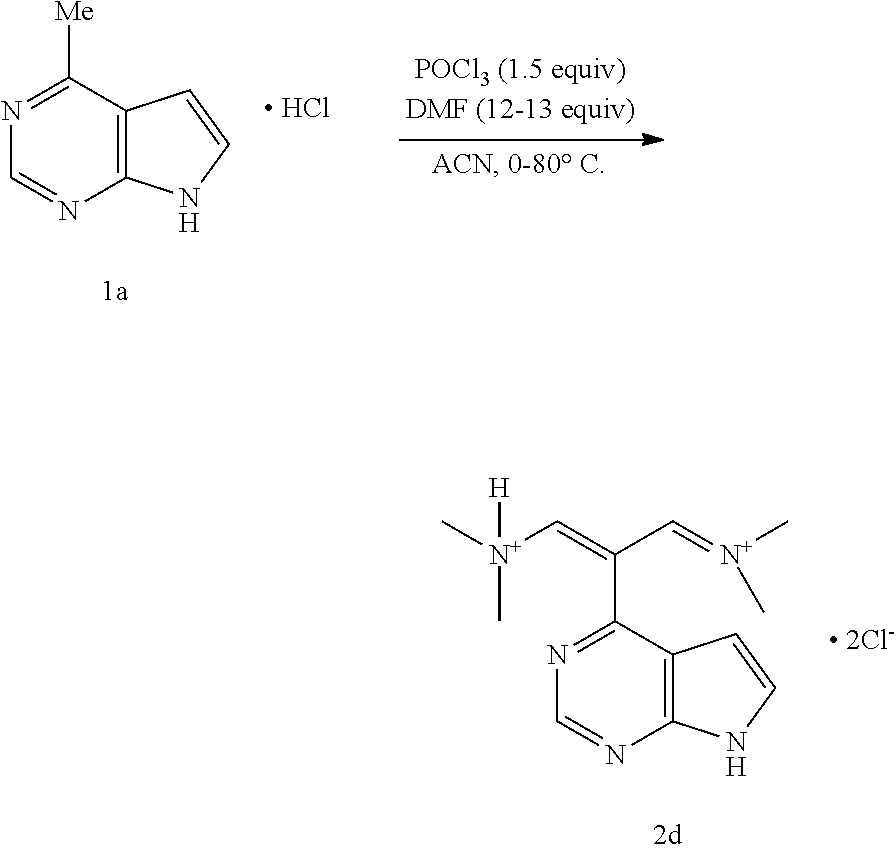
C12=C(C(C(=C[N+](C)(C)[H])C=[N+](C)C)=NC=N1)C=CN2.C12=C(C([Me])=NC=N1)C=CN2.[ HCl]
